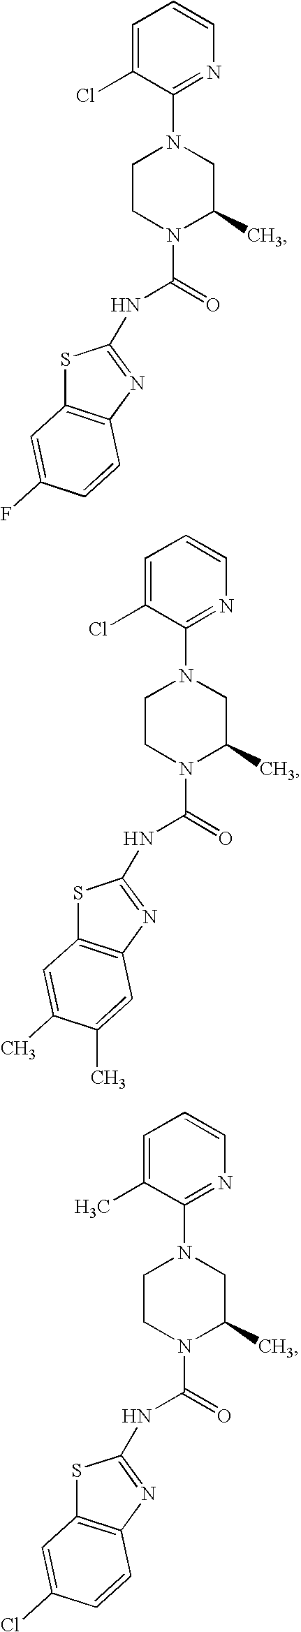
C1=C(Cl)C(N2CCN(C(=O)NC3=NC4=C(S3)C=C(F)C=C4)C(C)C2)=NC=C1.C1=C(Cl)C(N2CCN(C(=O)NC3=NC4=C(S3)C=C(C)C(C)=C4)C(C)C2)=NC=C1.C1=C(C)C(N2CCN(C(=O)NC3=NC4=C(S3)C=C(Cl)C=C4)C(C)C2)=NC=C1
